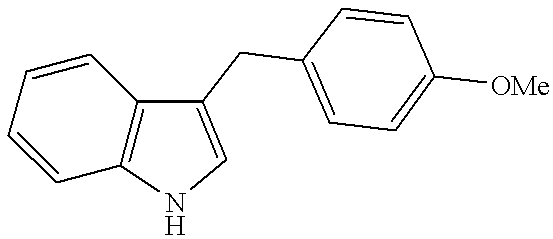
C1=CC2=C(C=C1)C(CC1=CC=C([OMe])C=C1)=CN2
